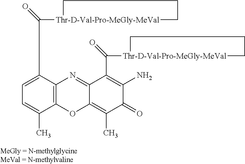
C1=C(C([Thr-D-Val-Pro-MeGly-MeVal]2CCC2)=O)C2=C(C(C)=C1)OC1=C(C)C(=O)C(N)=C(C([Thr-D-Val-Pro-MeGly-MeVal]3CCC3)=O)C1=N2
